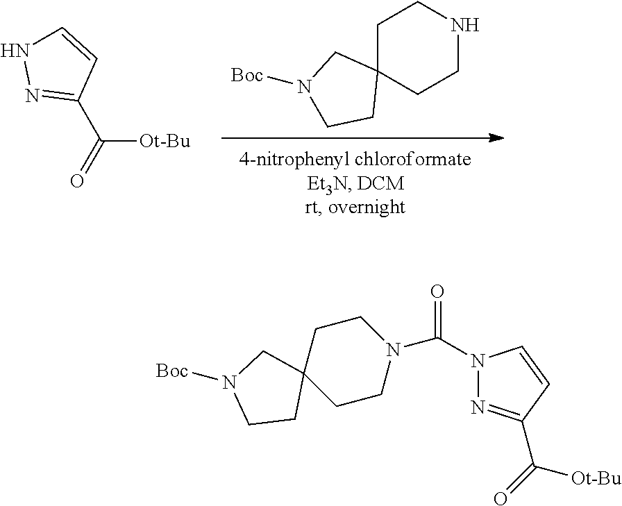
C1C2(CCNC1)CN([Boc])CC2.C(=O)([Ot-Bu])C1=NNC=C1.C(=O)([Ot-Bu])C1=NN(C(=O)N2CCC3(CC2)CN([Boc])CC3)C=C1
